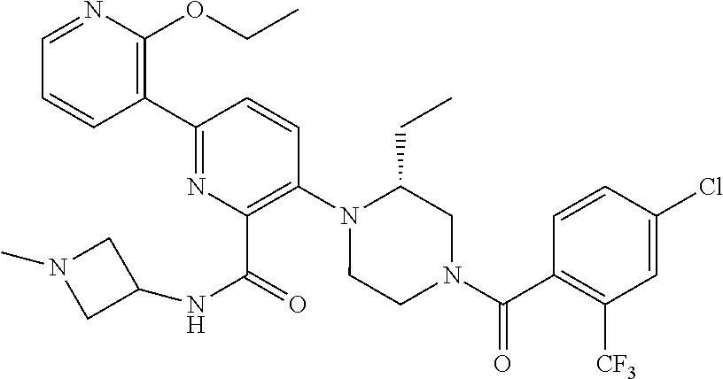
C1(C2=NC(C(NC3CN(C)C3)=O)=C(N3C(CC)CN(C(C4=C([CF3])C=C(Cl)C=C4)=O)CC3)C=C2)=C(OCC)N=CC=C1
